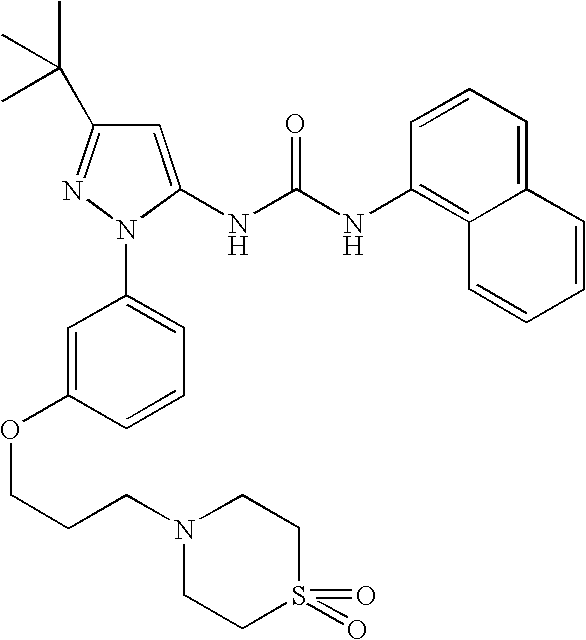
N(C1=C2C(=CC=C1)C=CC=C2)C(NC1=CC(C(C)(C)C)=NN1C1=CC=CC(OCCCN2CCS(=O)(=O)CC2)=C1)=O
